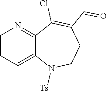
C1=CC=C2C(=N1)C(Cl)=C(C=O)CCN2[Ts]
